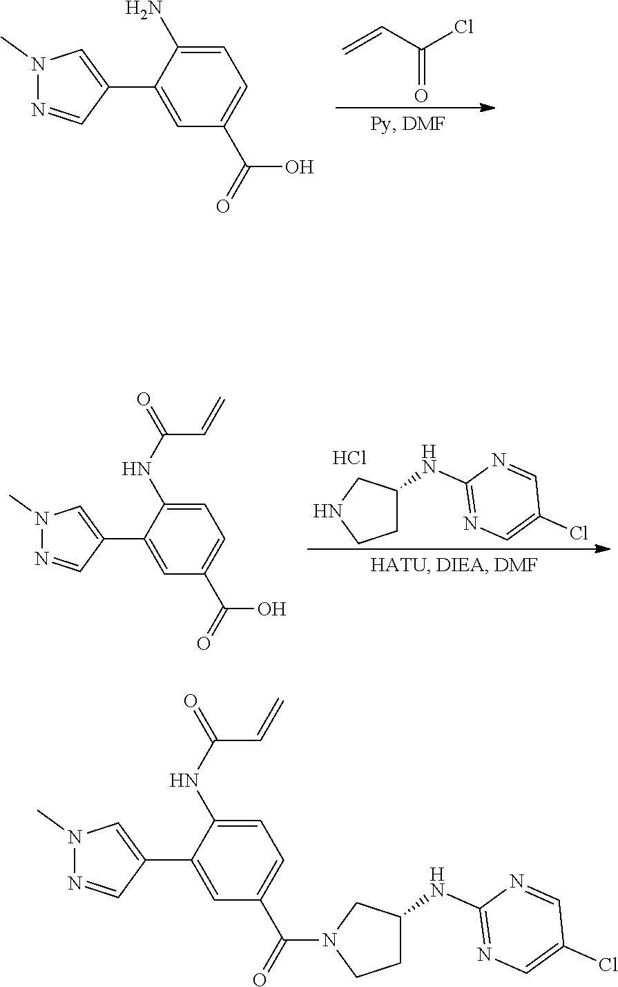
C=CC(Cl)=O.C1(C2=CC(C(=O)O)=CC=C2N)=CN(C)N=C1.N1CCC(NC2=NC=C(Cl)C=N2)C1.Cl.C1(C2=CN(C)N=C2)=CC(C(=O)O)=CC=C1NC(=O)C=C.C1(C2=CN(C)N=C2)=CC(C(N2CCC(NC3=NC=C(Cl)C=N3)C2)=O)=CC=C1NC(C=C)=O
